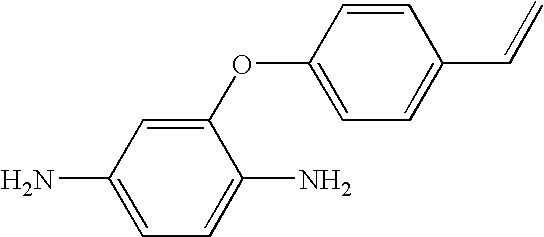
C1=C(N)C=C(OC2=CC=C(C=C)C=C2)C(N)=C1
